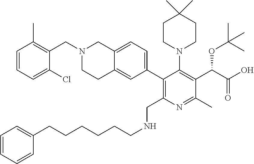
C(N1CCC2=CC(C3=C(CNCCCCCCC4=CC=CC=C4)N=C(C)C(C(OC(C)(C)C)C(=O)O)=C3N3CCC(C)(C)CC3)=CC=C2C1)C1=C(C)C=CC=C1Cl
